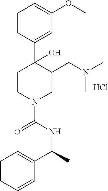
Cl.C1=CC(C2(O)CCN(C(NC(C)C3=CC=CC=C3)=O)CC2CN(C)C)=CC(OC)=C1
